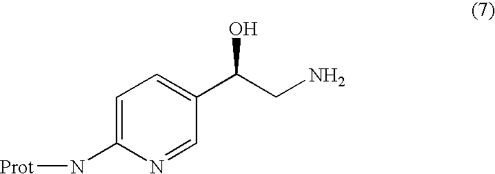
C1=C(N[Prot])N=CC(C(CN)O)=C1
